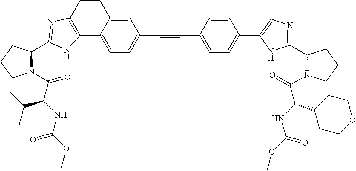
C1(C2=CC=C(C#CC3=CC=C4C(=C3)CCC3=C4NC(C4N(C(C(NC(OC)=O)C(C)C)=O)CCC4)=N3)C=C2)=CN=C(C2N(C(=O)C(NC(OC)=O)C3CCOCC3)CCC2)N1
